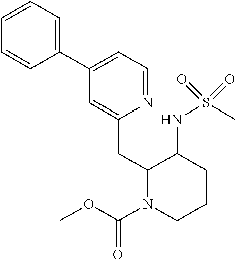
C1=CC=C(C2=CC=NC(CC3N(C(OC)=O)CCCC3NS(C)(=O)=O)=C2)C=C1
